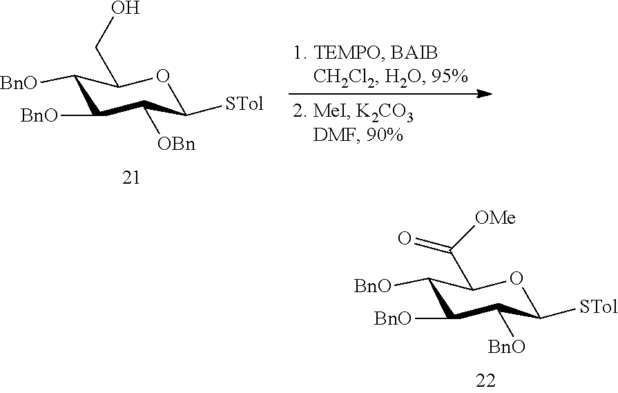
C1([BnO])C([BnO])C([BnO])C([STol])OC1C([OMe])=O.C1([BnO])C([BnO])C([OBn])C([STol])OC1CO
